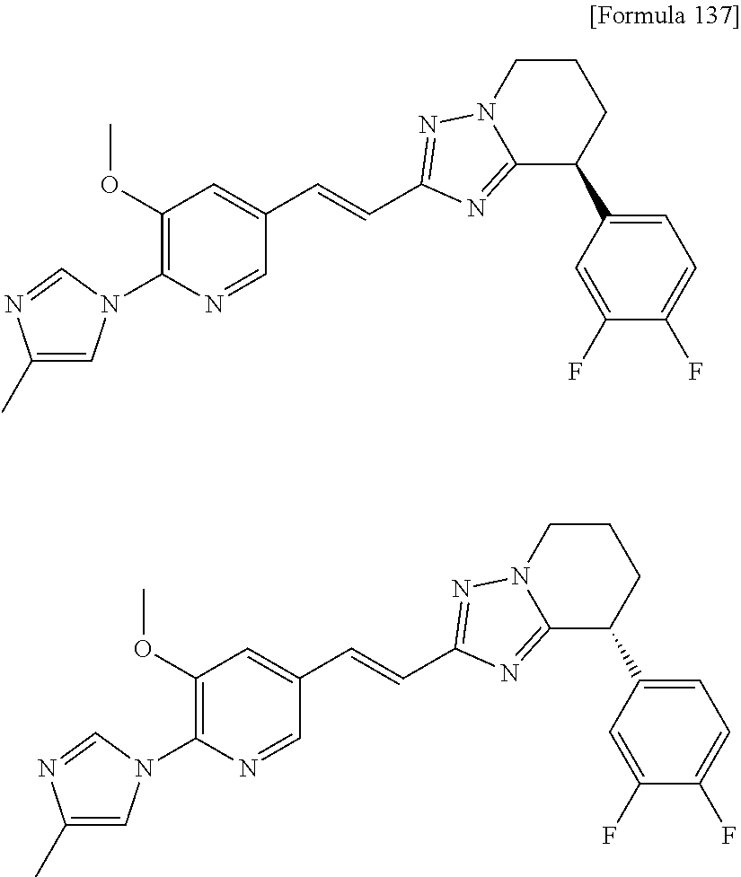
C1(C)=CN(C2=C(OC)C=C(C=CC3=NN4CCCC(C5=CC=C(F)C(F)=C5)C4=N3)C=N2)C=N1.C1(C)=CN(C2=C(OC)C=C(C=CC3=NN4CCCC(C5=CC=C(F)C(F)=C5)C4=N3)C=N2)C=N1
